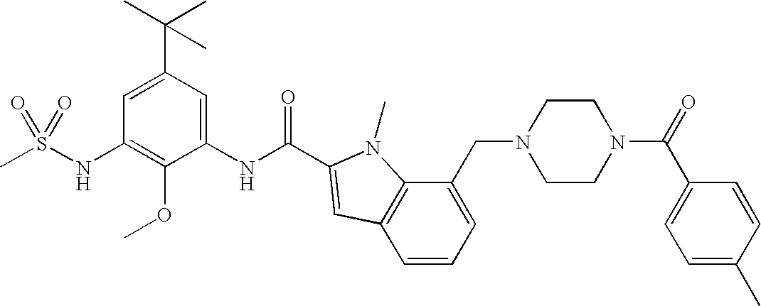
CS(NC1=C(OC)C(NC(=O)C2=CC3=C(C(CN4CCN(C(=O)C5=CC=C(C)C=C5)CC4)=CC=C3)N2C)=CC(C(C)(C)C)=C1)(=O)=O
